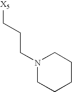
C([X5])CCN1CCCCC1
